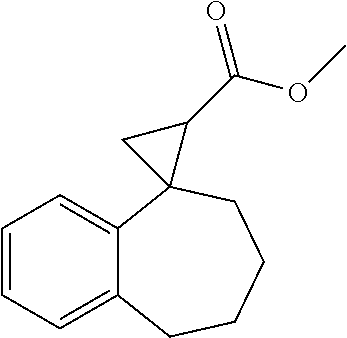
C1=CC=C2C(=C1)C1(CCCC2)C(C(OC)=O)C1
